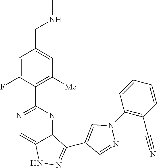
C12=NC(C3=C([Me])C=C(CNC)C=C3F)=NC=C1NN=C2C1=CN(C2=C(C#N)C=CC=C2)N=C1
